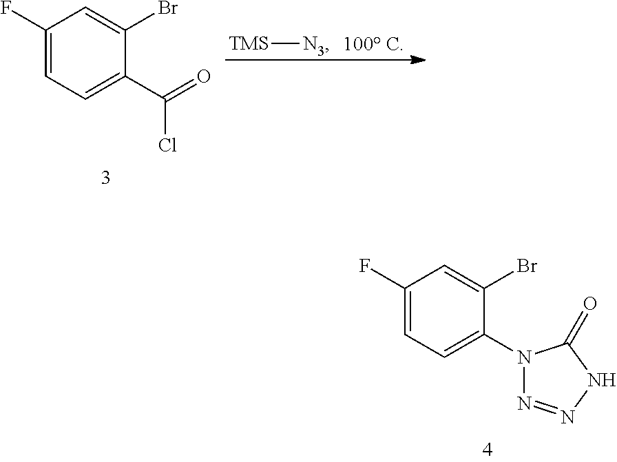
[TMS][N3].C1(F)=CC=C(C(=O)Cl)C(Br)=C1.C1(F)=CC=C(N2N=NNC2=O)C(Br)=C1
